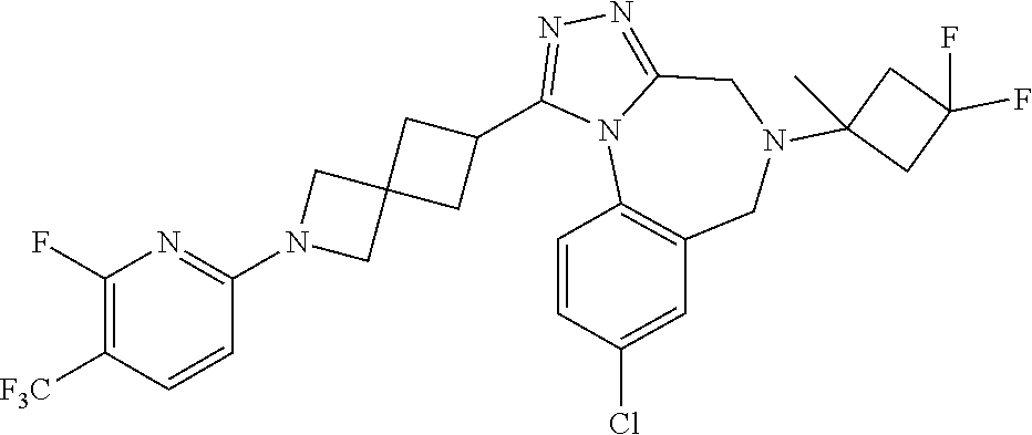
C1(F)=C([F3C])C=CC(N2CC3(C2)CC(C2=NN=C4N2C2=C(CN(C5(C)CC(F)(F)C5)C4)C=C(Cl)C=C2)C3)=N1
